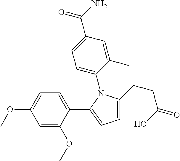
C1(C2=CC=C(CCC(O)=O)N2C2=CC=C(C(N)=O)C=C2C)=CC=C(OC)C=C1OC
